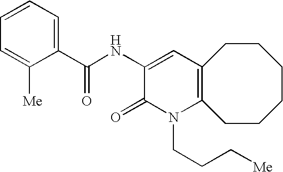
C1(C(NC2=CC3=C(N(CCC[Me])C2=O)CCCCCC3)=O)=CC=CC=C1[Me]
